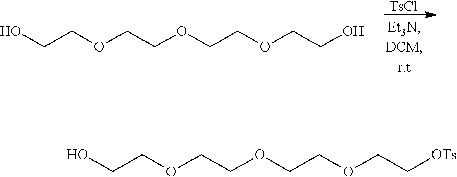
[TsCl].OCCOCCOCCOCCO.OCCOCCOCCOCC[OTs]
